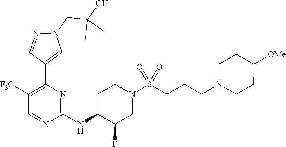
C1(NC2C(F)CN(S(CCCN3CCC([OMe])CC3)(=O)=O)CC2)=NC(C2=CN(CC(O)(C)C)N=C2)=C([F3C])C=N1
